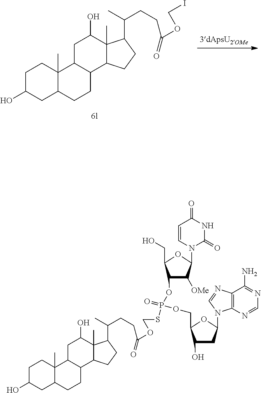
C1C(O)CC2C(C)(C1)C1C(CC2)C2C(C)(C(O)C1)C(C(C)CCC(=O)OCI)CC2.C1C(O)CC2C(C)(C1)C1C(CC2)C2C(C)(C(O)C1)C(C(C)CCC(=O)OCSP(OC1C([OMe])C(N3C(=O)NC(=O)C=C3)OC1CO)(=O)OCC1C(O)CC(N3C4=C(C(N)=NC=N4)N=C3)O1)CC2
